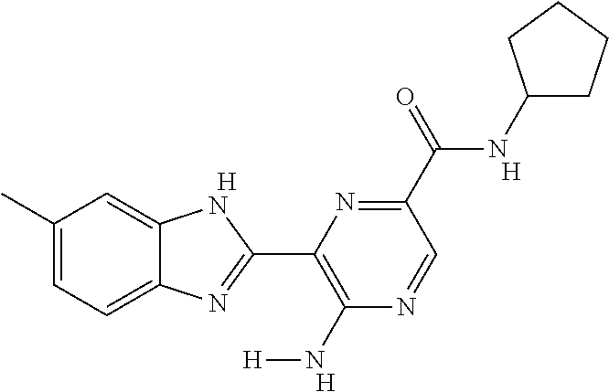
[H].C1(C)=CC=C2C(=C1)NC(C1=C(N[H])N=CC(C(NC3CCCC3)=O)=N1)=N2.[H].[H]
